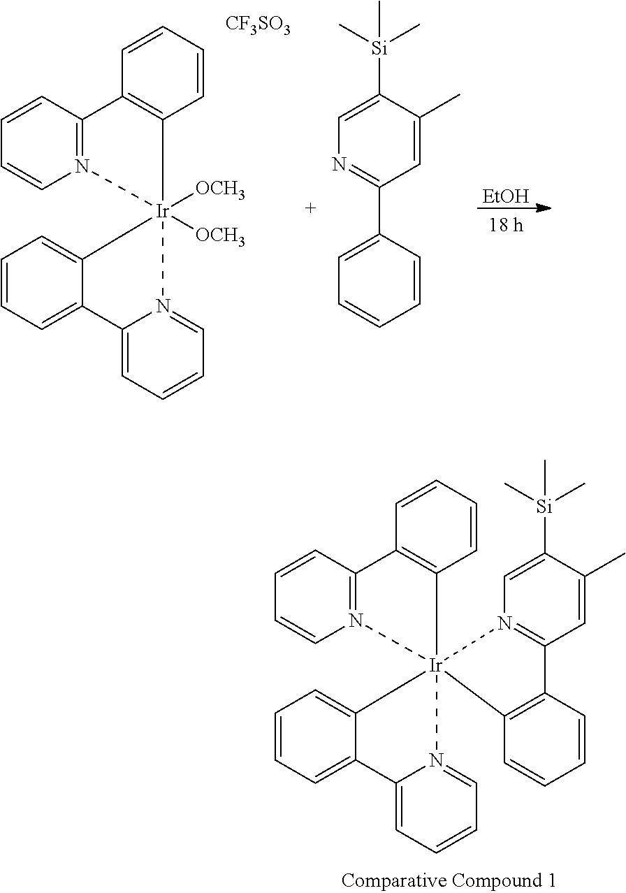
C1=CC2=N(C=C1)[Ir]1([OCH3])([OCH3])(C3=CC=CC=C3C3=CC=CC=N31)C1=C2C=CC=C1.[CF3SO3].C1=CC(C2=NC=C([Si](C)(C)C)C(C)=C2)=CC=C1.[EtOH].C1=CC2=N(C=C1)[Ir]13(C4=CC=CC=C4C4=CC=CC=N41)(C1=C2C=CC=C1)C1=C(C=CC=C1)C1=N3C=C([Si](C)(C)C)C(C)=C1
